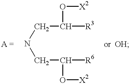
N(CC(O[X2])[R3])CC([R6])O[X2]
